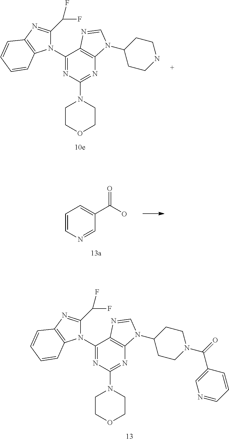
N1=C(N2CCOCC2)N=C(N2C(C(F)F)=NC3=C2C=CC=C3)C2=C1N(C1CCN(C(=O)C3=CN=CC=C3)CC1)C=N2.N1=C(N2CCOCC2)N=C(N2C(C(F)F)=NC3=C2C=CC=C3)C2=C1N(C1CCNCC1)C=N2.C1=CN=CC(C(O)=O)=C1
